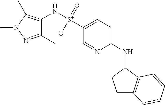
C1(N[S+]([-O])(=O)C2=CC=C(NC3C4=C(CC3)C=CC=C4)N=C2)=C(C)N(C)N=C1C
